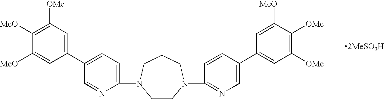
C1(C2=CC=C(N3CCN(C4=NC=C(C5=CC([OMe])=C([OMe])C([MeO])=C5)C=C4)CCC3)N=C2)=CC([OMe])=C([MeO])C([MeO])=C1.[2MeSO3H]
